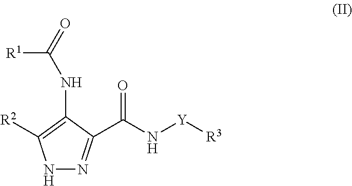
N1N=C(C(N[Y][R3])=O)C(NC([R1])=O)=C1[R2]
